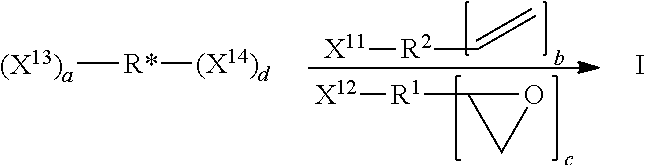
[X11][R2]C=C.[X12][R1]C1OC1.[(X13)a][R*][(X14)d].I
